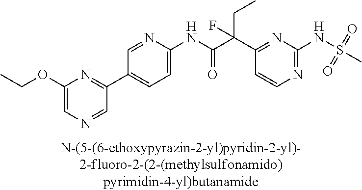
N1=C(NS(=O)(=O)C)N=C(C(C(NC2=CC=C(C3=NC(OCC)=CN=C3)C=N2)=O)(CC)F)C=C1
